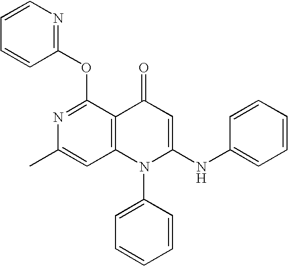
N1=C(OC2=NC=CC=C2)C2=C(C=C1C)N(C1=CC=CC=C1)C(NC1=CC=CC=C1)=CC2=O
